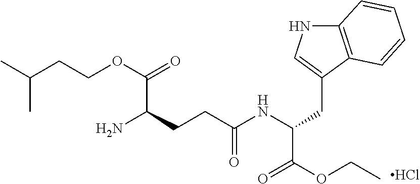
Cl.CC(CCOC(=O)C(CCC(NC(CC1=CNC2=C1C=CC=C2)C(OCC)=O)=O)N)C
